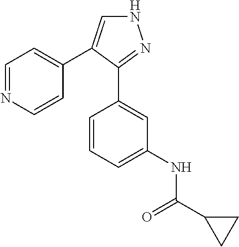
C1=NC=CC(C2=CNN=C2C2=CC(NC(C3CC3)=O)=CC=C2)=C1
